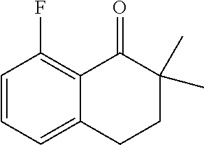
C1=CC=C2C(=C1F)C(=O)C(C)(C)CC2
